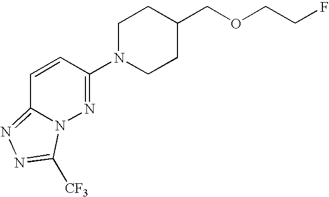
C1(N2CCC(COCCF)CC2)=NN2C(=NN=C2[CF3])C=C1
